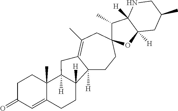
C12([H])CCC3(CC(C)=C1CC1([H])C4(C)C(=CC(=O)CC4)CCC21[H])C(C)C1([H])C([H])(O3)CC(C)CN1
